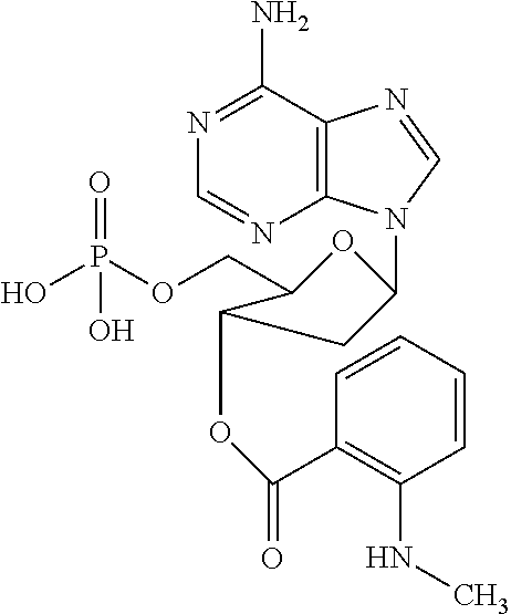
OP(OCC1C(OC(C2=C(NC)C=CC=C2)=O)CC(N2C3=C(C(N)=NC=N3)N=C2)O1)(=O)O
